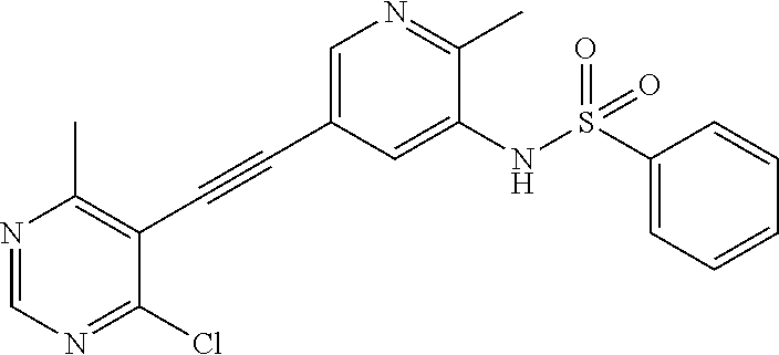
C1=C(C#CC2=C(C)N=CN=C2Cl)C=C(NS(=O)(=O)C2=CC=CC=C2)C(C)=N1
